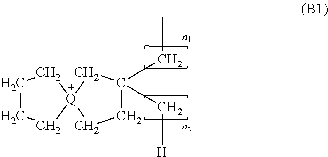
C(C)C1(C[H])C[Q]2(CCCC2)CC1
